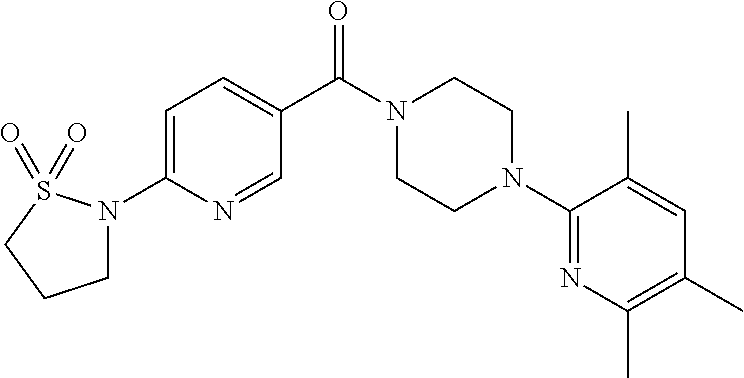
C1(N2CCN(C(C3=CC=C(N4CCCS4(=O)=O)N=C3)=O)CC2)=NC(C)=C(C)C=C1C
